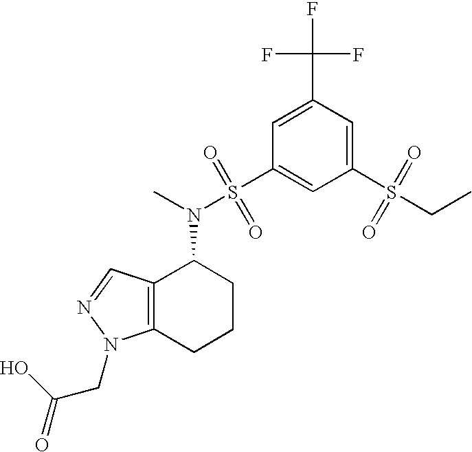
C1(S(=O)(CC)=O)=CC(C(F)(F)F)=CC(S(=O)(=O)N(C)C2C3=C(CCC2)N(CC(=O)O)N=C3)=C1
